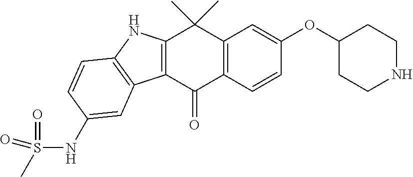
C12=C(C(=O)C3=C(C1(C)C)C=C(OC1CCNCC1)C=C3)C1=C(N2)C=CC(NS(C)(=O)=O)=C1
